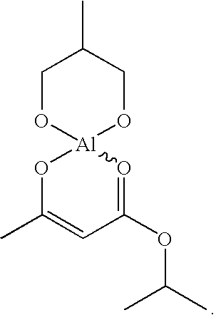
C1O[Al]2(OCC1C)OC(C)=CC(OC(C)C)=O2
